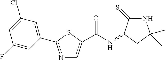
N1=C(C2=CC(Cl)=CC(F)=C2)SC(C(NC2C(=S)NC(C)(C)C2)=O)=C1
